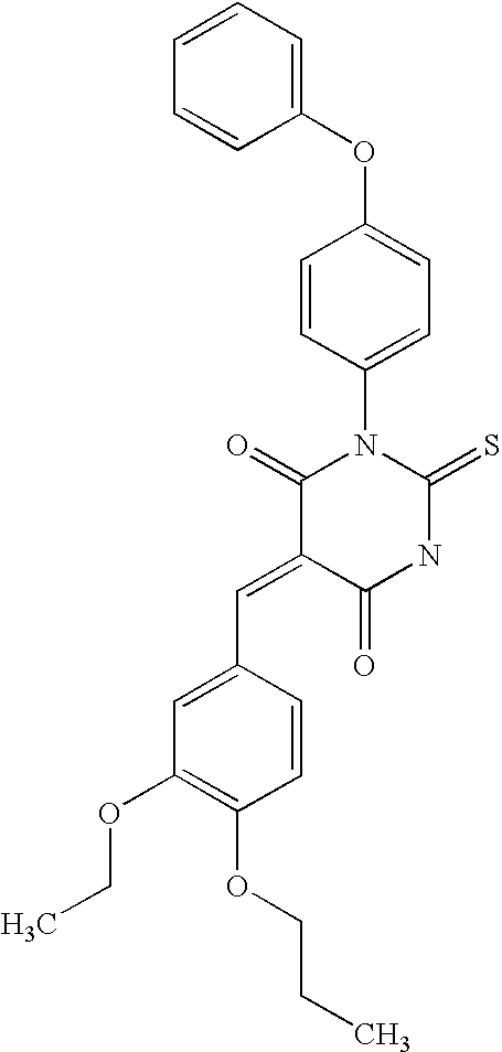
C1(OC2=CC=C(N3C(=O)C(=CC4=CC(OCC)=C(OCCC)C=C4)C(=O)NC3=S)C=C2)=CC=CC=C1
